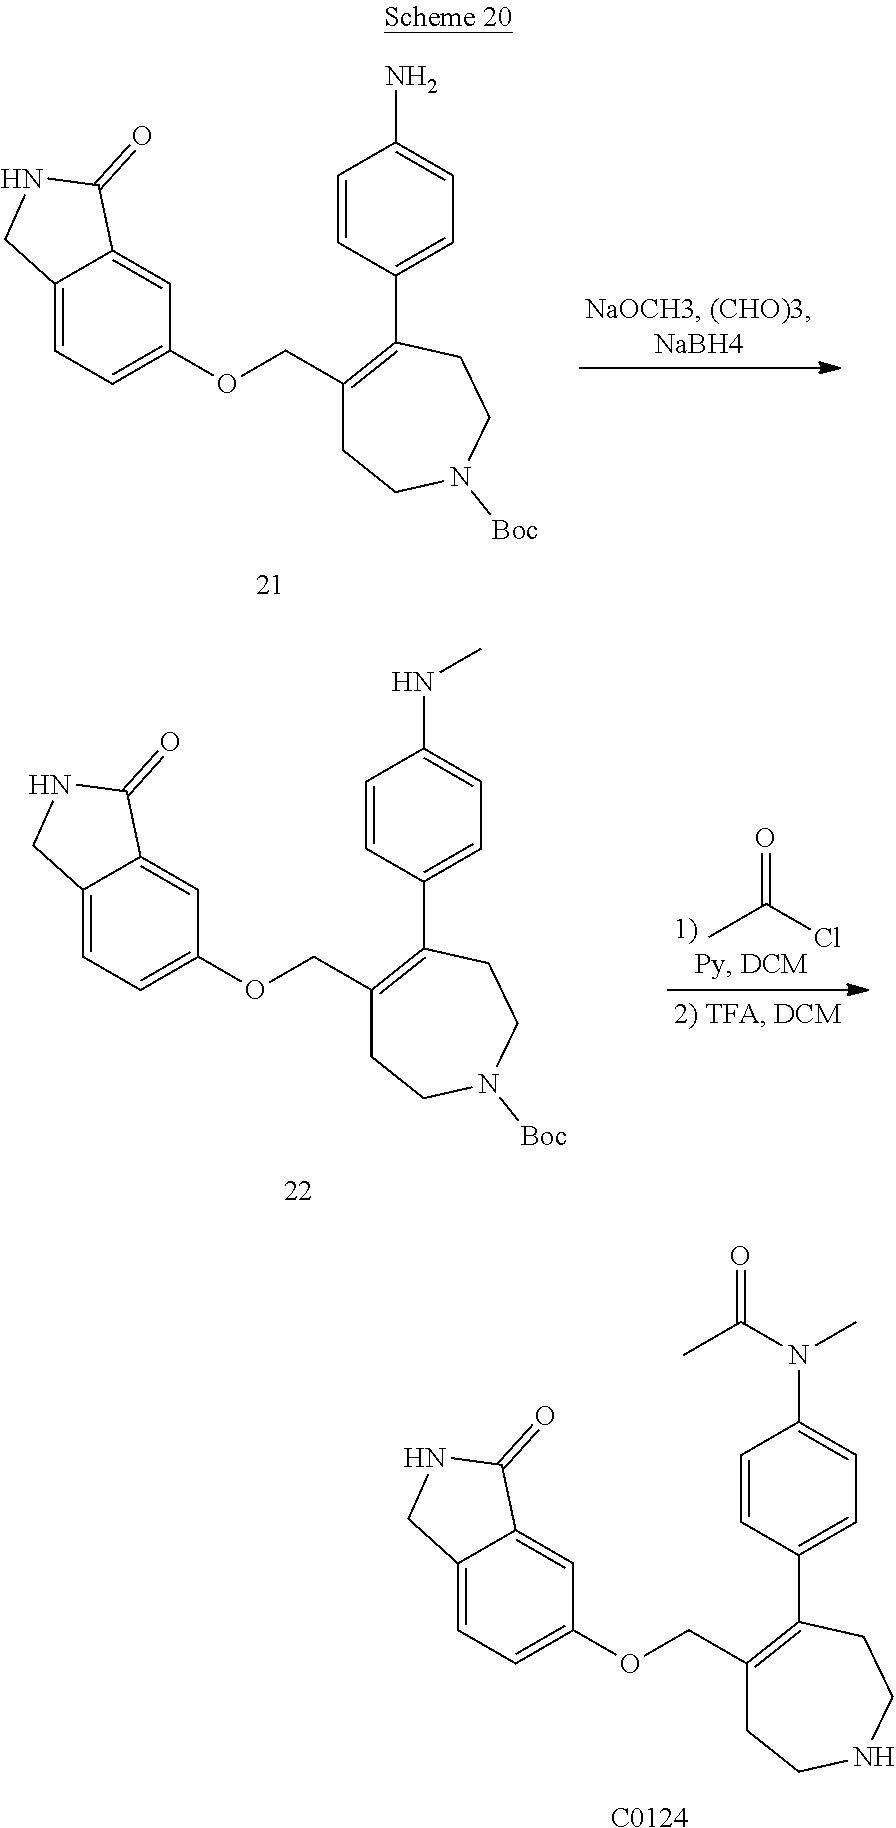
C12=CC=C(OCC3=C(C4=CC=C(N(C)C(C)=O)C=C4)CCNCC3)C=C1C(=O)NC2.[C0124].C12=CC=C(OCC3=C(C4=CC=C(N)C=C4)CCN([Boc])CC3)C=C1C(=O)NC2.C12=CC=C(OCC3=C(C4=CC=C(NC)C=C4)CCN([Boc])CC3)C=C1C(=O)NC2.CC(=O)Cl
